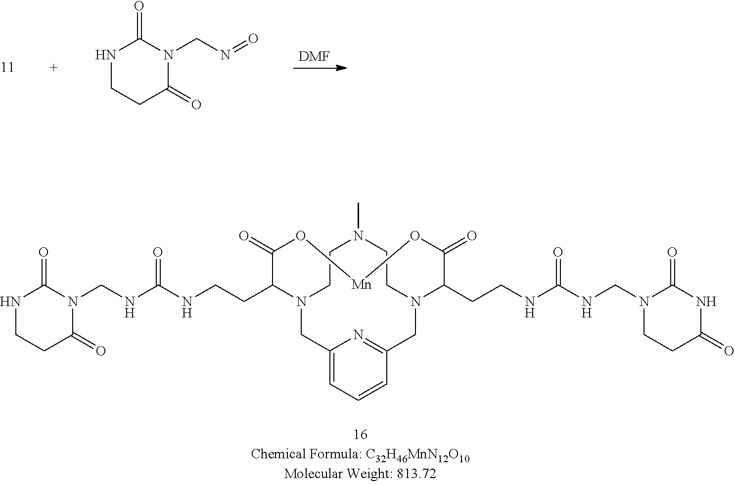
C1(CCNC(NCN2C(=O)NCCC2=O)=O)C(=O)O[Mn]OC(=O)C(CCNC(NCN2C(=O)NC(=O)CC2)=O)N2CC3=NC(=CC=C3)CN1CCN(C)CC2.[DMF].N(CN1C(=O)NCCC1=O)=O
